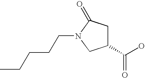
C1(C(O)=O)CC(=O)N(CCCCC)C1
